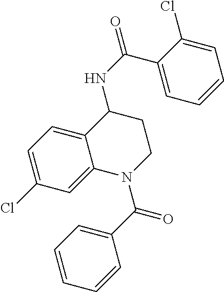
C1=C2C(=CC(Cl)=C1)N(C(C1=CC=CC=C1)=O)CCC2NC(=O)C1=CC=CC=C1Cl
